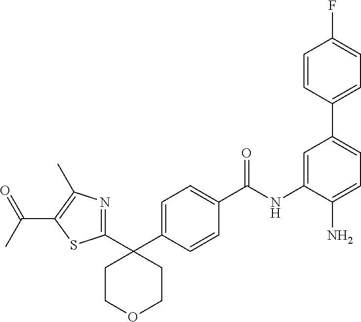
C1(C2=NC(C)=C(C(C)=O)S2)(C2=CC=C(C(NC3=CC(C4=CC=C(F)C=C4)=CC=C3N)=O)C=C2)CCOCC1
